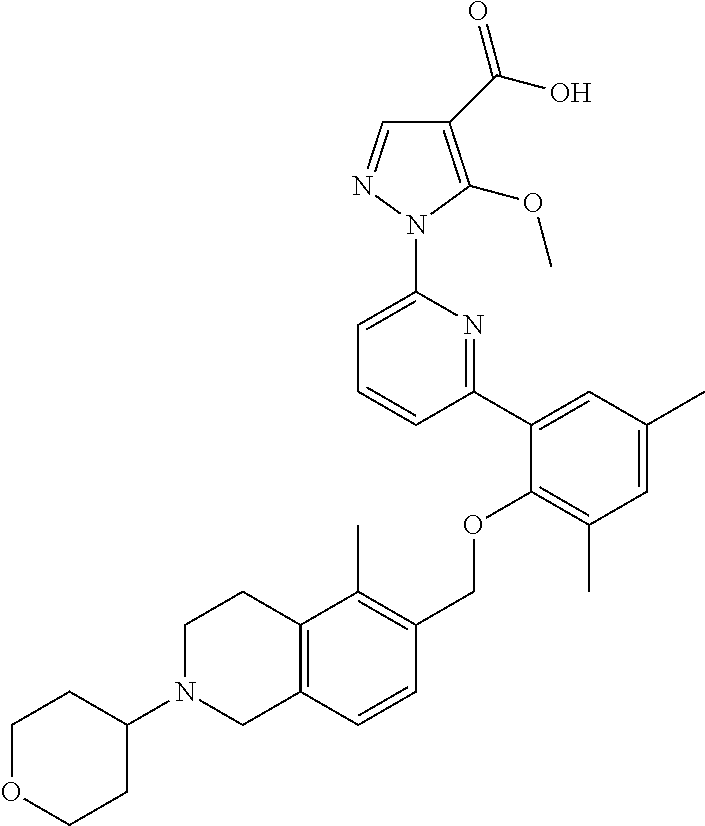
C1(C(O)=O)=C(OC)N(C2=CC=CC(C3=CC(C)=CC(C)=C3OCC3=C(C)C4=C(C=C3)CN(C3CCOCC3)CC4)=N2)N=C1
